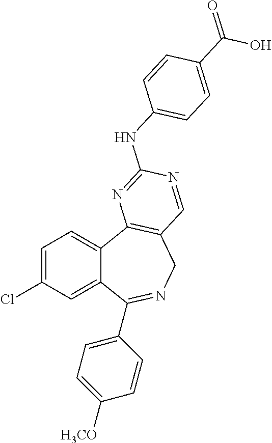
C1=C(Cl)C=C2C(=C1)C1=C(CN=C2C2=CC=C([H3CO])C=C2)C=NC(NC2=CC=C(C(O)=O)C=C2)=N1
